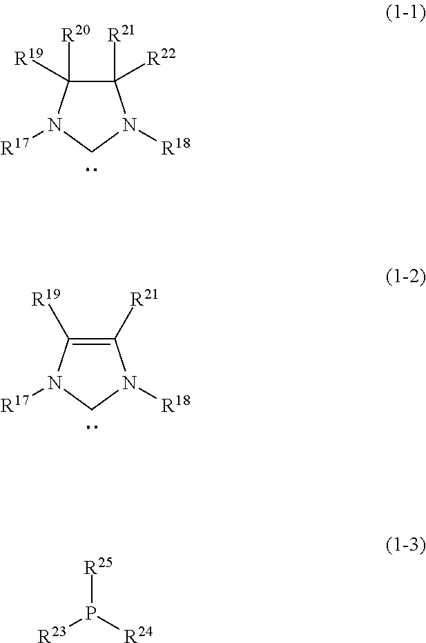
C1([R22])([R21])C([R19])([R20])N([R17])CN1[R18].C1([R21])=C([R19])N([R17])CN1[R18].[R25]P([R23])[R24]
